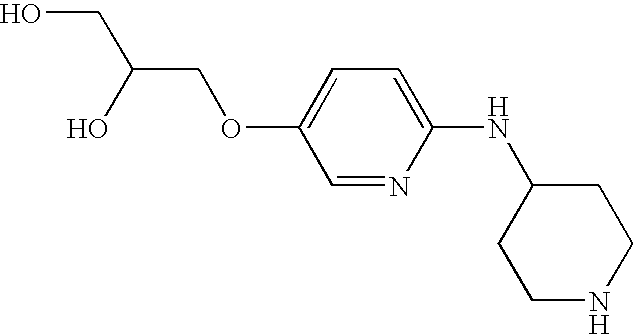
OCC(COC1=CC=C(NC2CCNCC2)N=C1)O
